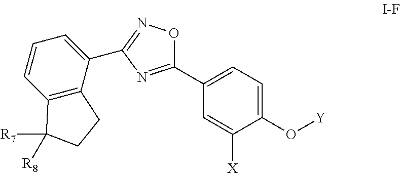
C1=C([X])C(O[Y])=CC=C1C1=NC(C2=CC=CC3=C2CCC3([R7])[R8])=NO1
